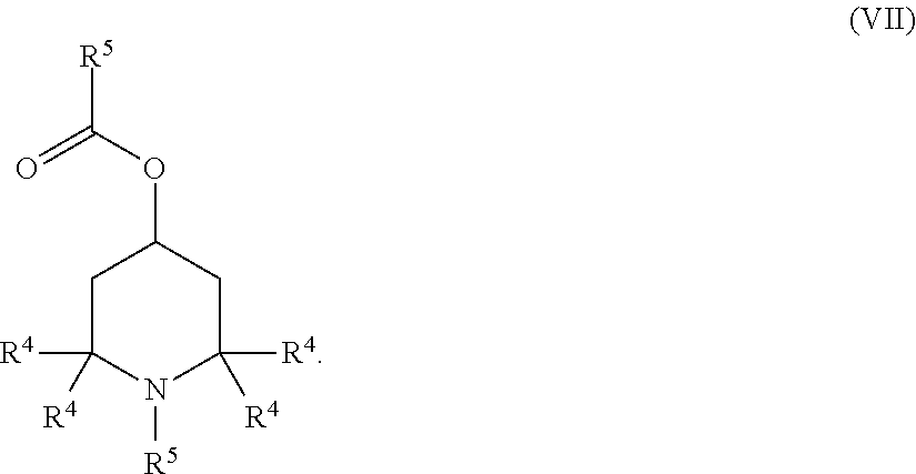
C1C([R4])([R4])N([R5])C([R4])([R4])CC1OC([R5])=O
